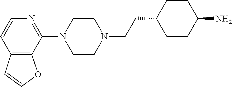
N1=C(N2CCN(CCC3CCC(N)CC3)CC2)C2=C(C=C1)C=CO2
